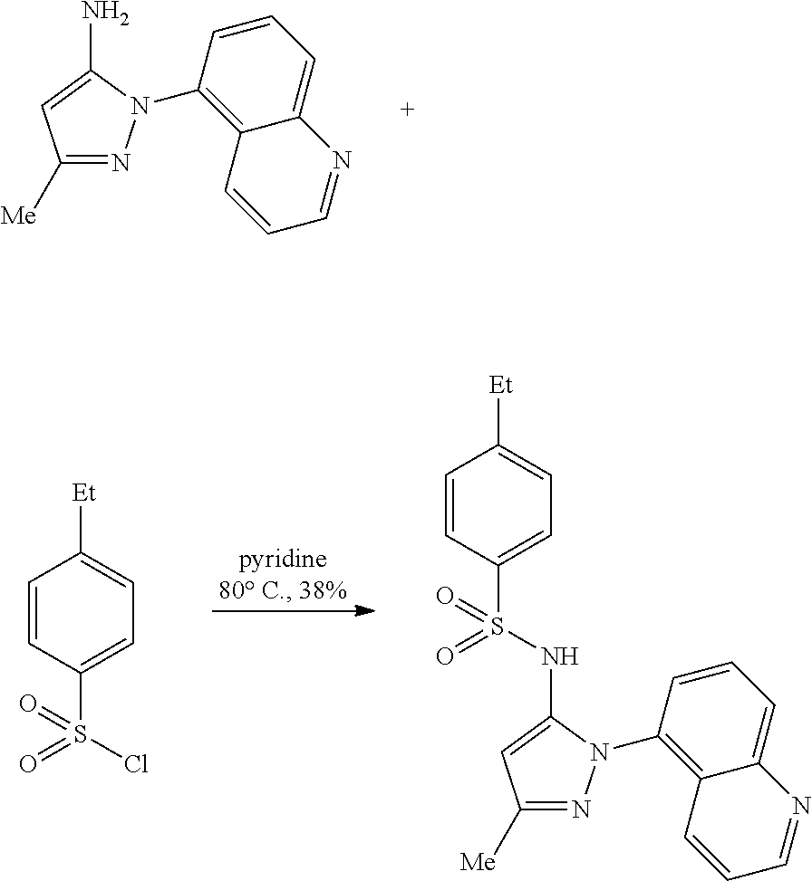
C1([Me])=NN(C2=C3C(=CC=C2)N=CC=C3)C(N)=C1.C1=CC(S(=O)(Cl)=O)=CC=C1[Et].C1=CC(S(=O)(=O)NC2=CC([Me])=NN2C2=C3C(=CC=C2)N=CC=C3)=CC=C1[Et]
